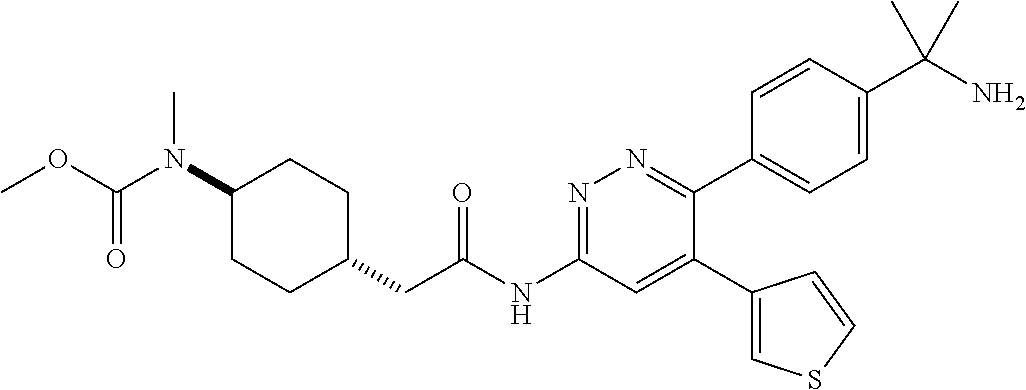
C1(N(C(OC)=O)C)CCC(CC(NC2=NN=C(C3=CC=C(C(N)(C)C)C=C3)C(C3=CSC=C3)=C2)=O)CC1
